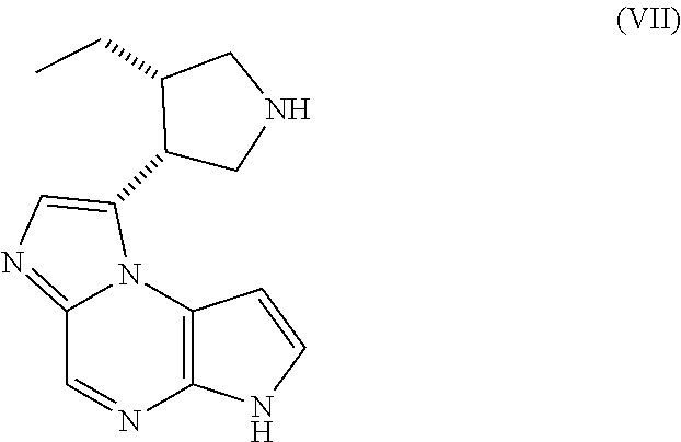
C12=NC=C(C3CNCC3CC)N1C1=C(N=C2)NC=C1
